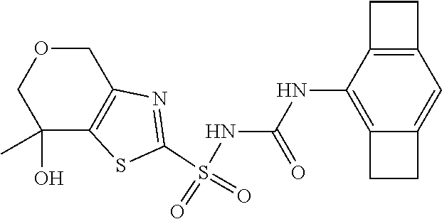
S(NC(NC1=C2C(=CC3=C1CC3)CC2)=O)(C1=NC2=C(S1)C(C)(O)COC2)(=O)=O
